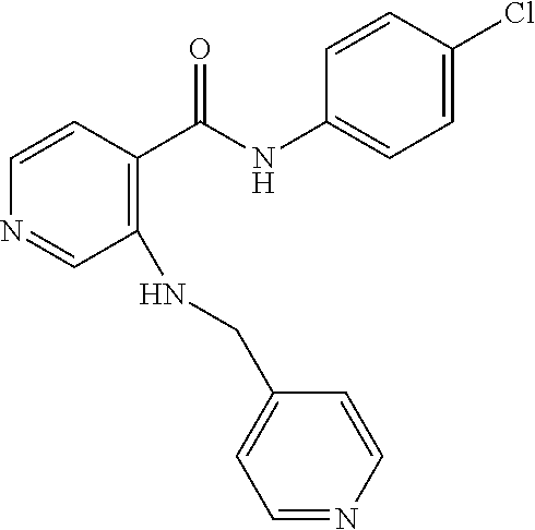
C1(NCC2=CC=NC=C2)=C(C(NC2=CC=C(Cl)C=C2)=O)C=CN=C1
